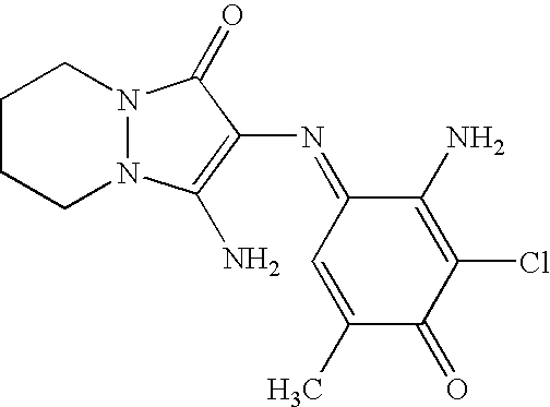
N12N(C(=O)C(N=C3C=C(C)C(=O)C(Cl)=C3N)=C1N)CCCC2
